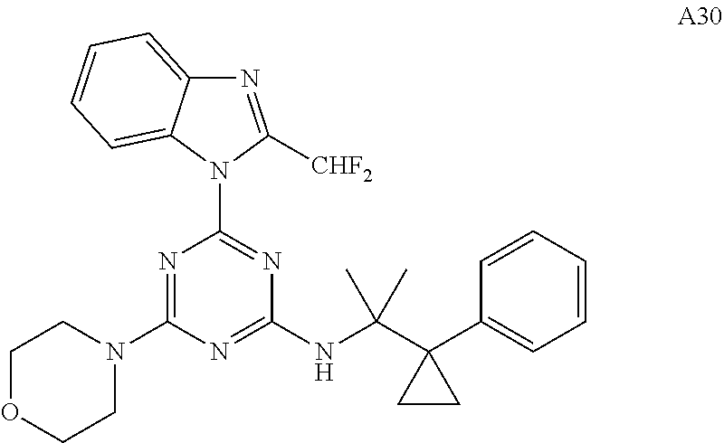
N1=C([CHF2])N(C2=NC(NC(C3(C4=CC=CC=C4)CC3)(C)C)=NC(N3CCOCC3)=N2)C2=CC=CC=C12
